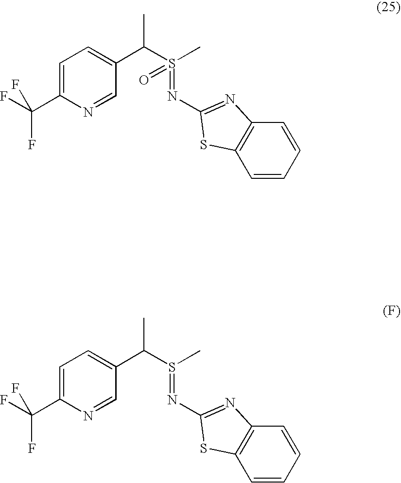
C1=C(C(F)(F)F)N=CC(C(S(=NC2=NC3=C(C=CC=C3)S2)(C)=O)C)=C1.C1=C(C(F)(F)F)N=CC(C(S(=NC2=NC3=C(C=CC=C3)S2)C)C)=C1
